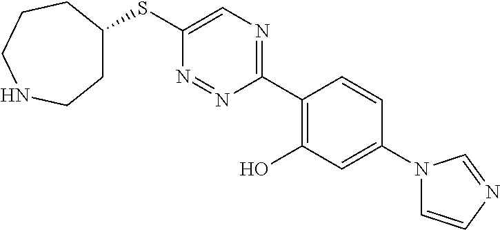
S(C1=CN=C(C2=C(O)C=C(N3C=CN=C3)C=C2)N=N1)C1CCNCCC1
